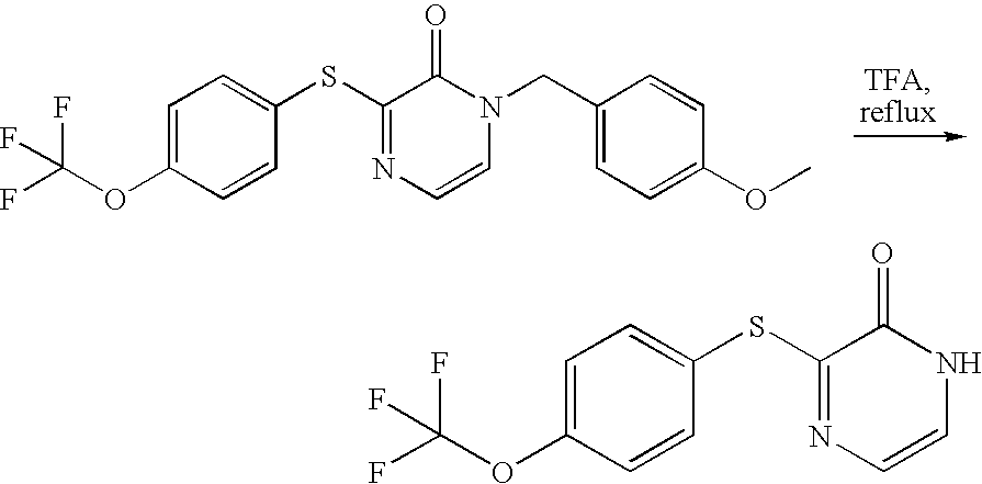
C(F)(F)(F)OC1=CC=C(SC2=NC=CN(CC3=CC=C(OC)C=C3)C2=O)C=C1.C(F)(F)(F)OC1=CC=C(SC2=NC=CNC2=O)C=C1
